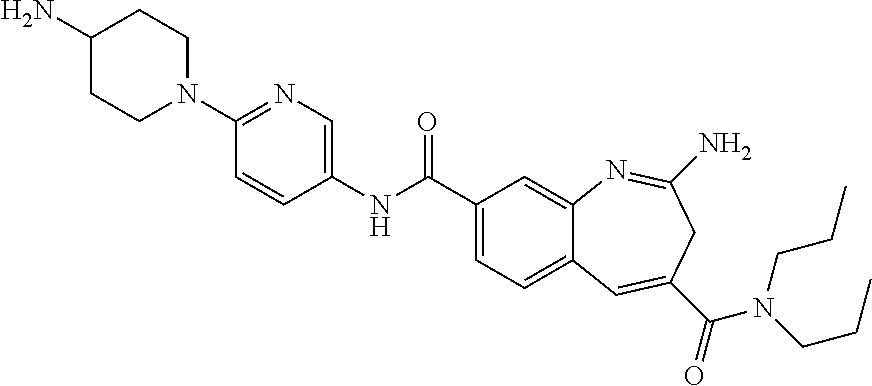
C1=CC(NC(C2=CC=C3C(=C2)N=C(N)CC(C(=O)N(CCC)CCC)=C3)=O)=CN=C1N1CCC(N)CC1
